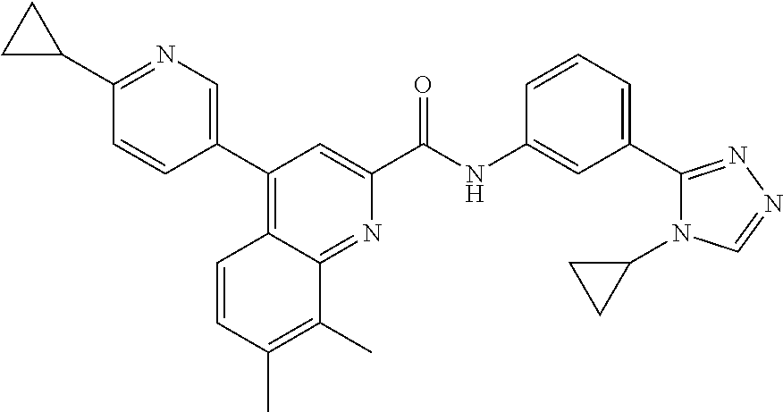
C1(C2CC2)=NC=C(C2=C3C(=NC(C(NC4=CC(C5=NN=CN5C5CC5)=CC=C4)=O)=C2)C(C)=C(C)C=C3)C=C1
